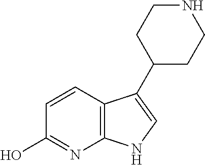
C12=C(C=CC(O)=N1)C(C1CCNCC1)=CN2
